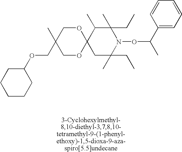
C12(C(C)C(C)(CC)N(OC(C)C3=CC=CC=C3)C(C)(CC)C1)OCC(C)(COC1CCCCC1)CO2
